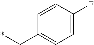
*CC1=CC=C(F)C=C1
